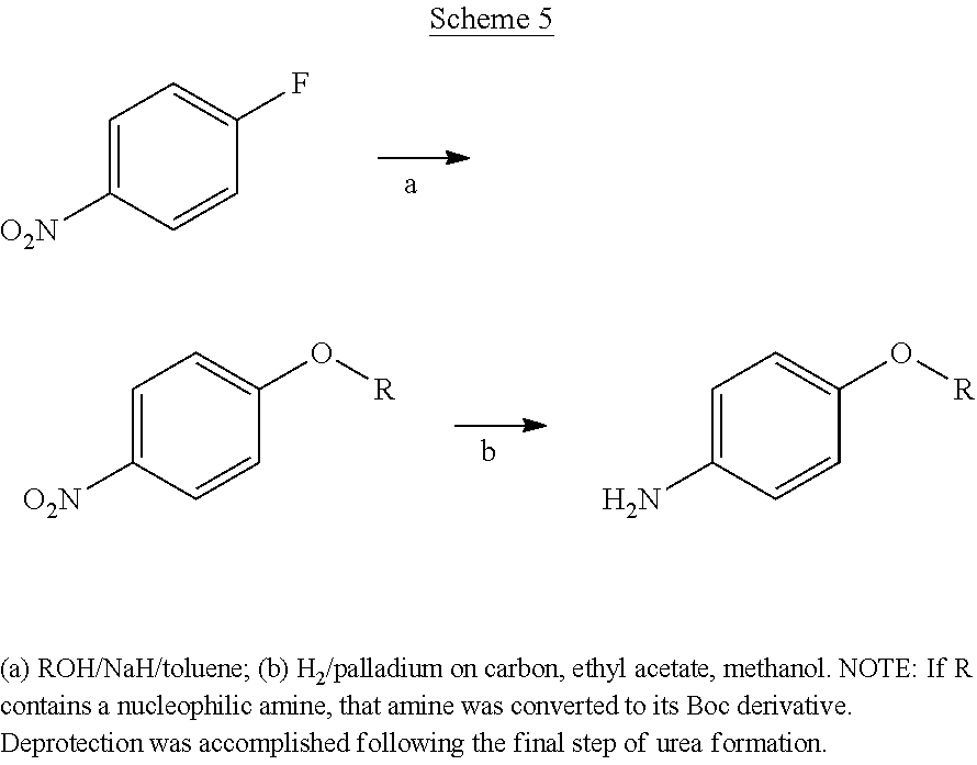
C1=C([O2N])C=CC(F)=C1.C1=C([O2N])C=CC(O[R])=C1.C1=C(N)C=CC(O[R])=C1
